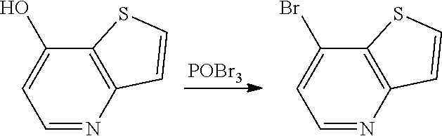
[POBr3].C12=C(N=CC=C1O)C=CS2.C12=C(N=CC=C1Br)C=CS2
